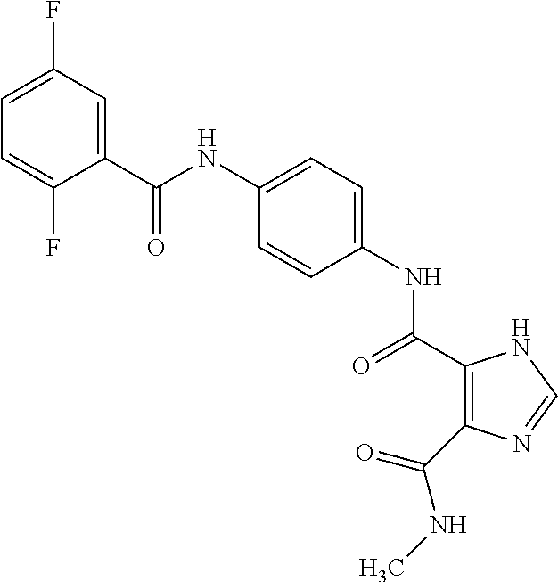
C1(C(NC2=CC=C(NC(=O)C3=C(C(NC)=O)N=CN3)C=C2)=O)=CC(F)=CC=C1F
